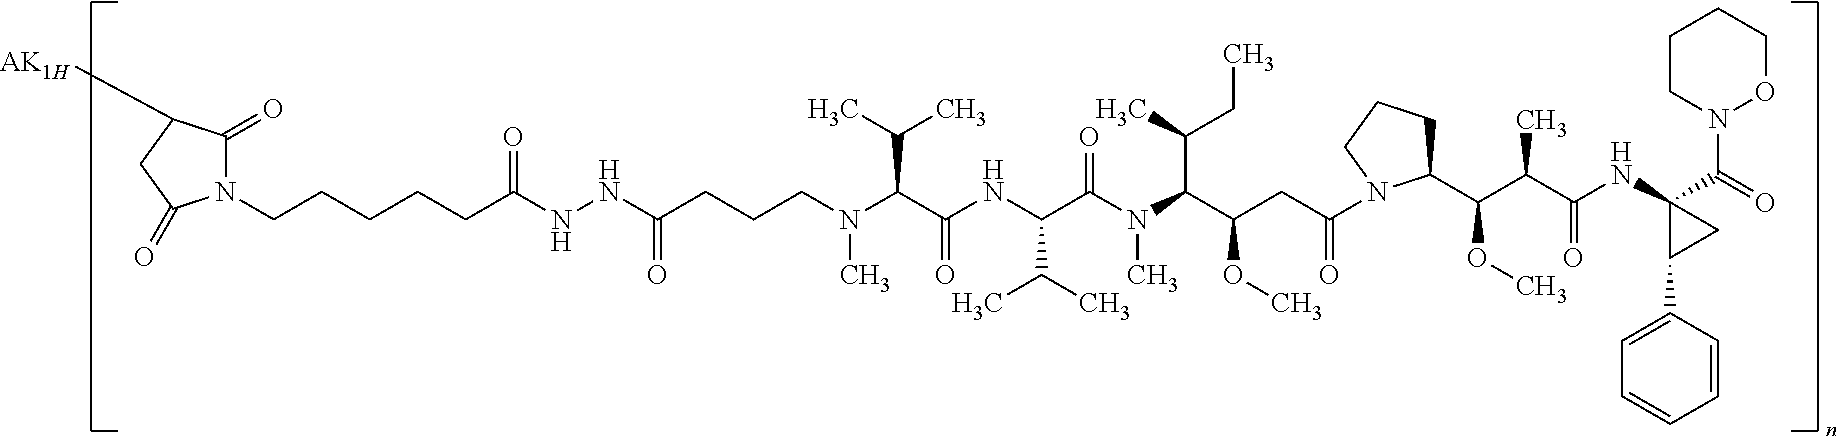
C(CCCCC(NNC(=O)CCCN(C)C(C(=O)NC(C(C)C)C(N(C(C(OC)CC(=O)N1C(C(C(C)C(=O)NC2(C(=O)N3CCCCO3)C(C3=CC=CC=C3)C2)OC)CCC1)C(C)CC)C)=O)C(C)C)=O)N1C(=O)C([AK1H])CC1=O
